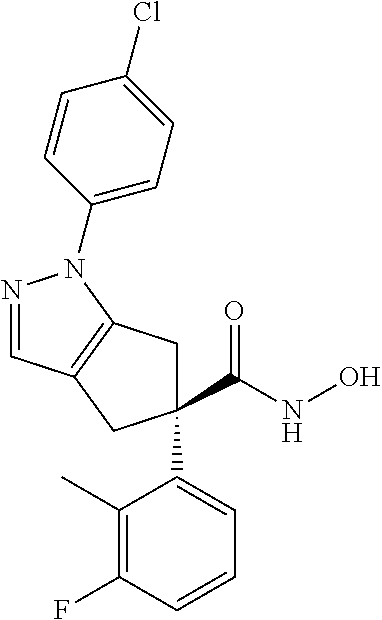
N1=CC2=C(N1C1=CC=C(Cl)C=C1)CC(C(NO)=O)(C1=CC=CC(F)=C1C)C2
